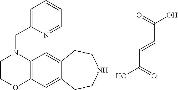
C(=CC(=O)O)C(O)=O.C12=C(C=C3C(=C1)CCNCC3)OCCN2CC1=CC=CC=N1
